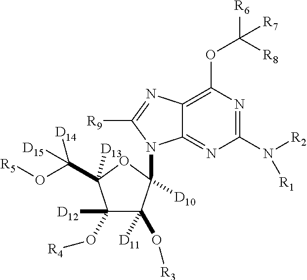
C12=C(OC([R6])([R8])[R7])N=C(N([R2])[R1])N=C1N(C1([D10])C(O[R3])([D11])C([D12])(O[R4])C(C([D15])([D14])O[R5])([D13])O1)C([R9])=N2
